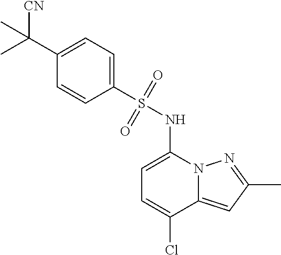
C1=C(NS(C2=CC=C(C([CN])(C)C)C=C2)(=O)=O)N2C(=CC(C)=N2)C(Cl)=C1
